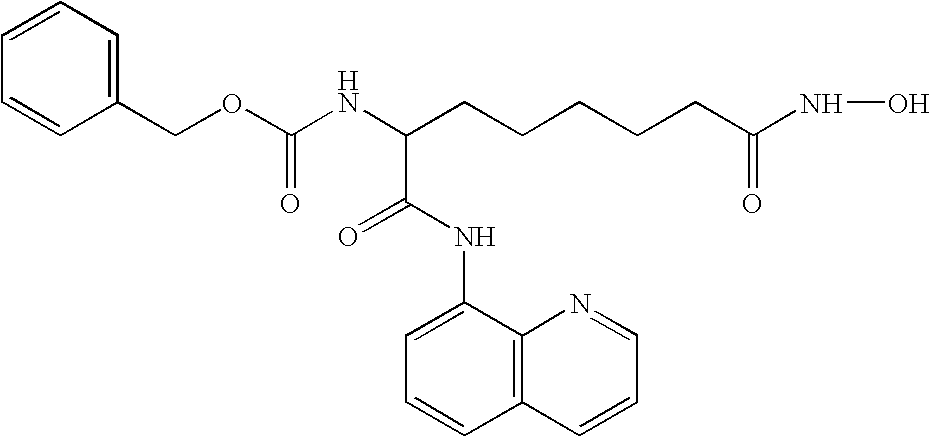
C1=CC(COC(NC(CCCCCC(NO)=O)C(NC2=CC=CC3=C2N=CC=C3)=O)=O)=CC=C1
